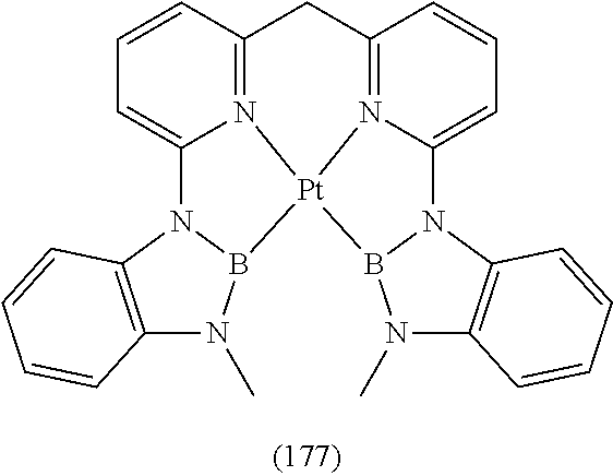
C1=CC2=N3C(=C1)N1C4=C(N(C)B1[Pt]31N3=C(C2)C=CC=C3N2B1N(C)C1=C2C=CC=C1)C=CC=C4
